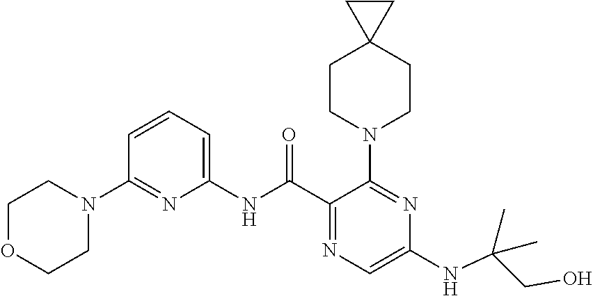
C1(NC(C2=NC=C(NC(CO)(C)C)N=C2N2CCC3(CC2)CC3)=O)=CC=CC(N2CCOCC2)=N1
